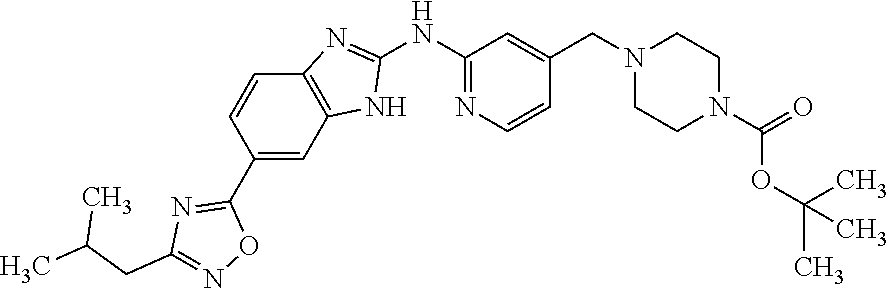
C12=C(C=C(C3=NC(CC(C)C)=NO3)C=C1)NC(NC1=NC=CC(CN3CCN(C(OC(C)(C)C)=O)CC3)=C1)=N2
